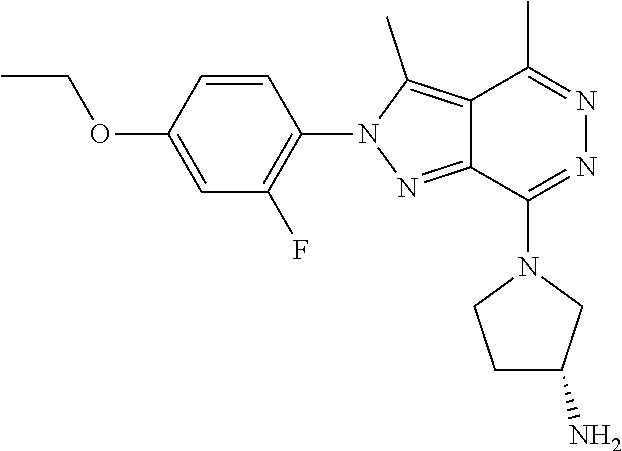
C1=C(OCC)C=CC(N2N=C3C(=C2C)C(C)=NN=C3N2CCC(N)C2)=C1F
